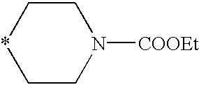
C1*CCN([COOEt])C1
